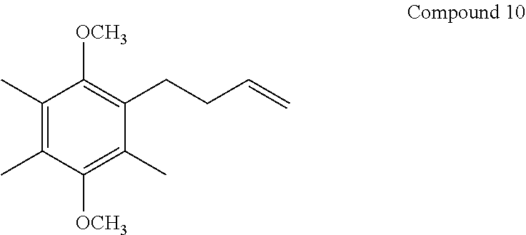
C1(C)=C(C)C([OCH3])=C(C)C(CCC=C)=C1[OCH3]
